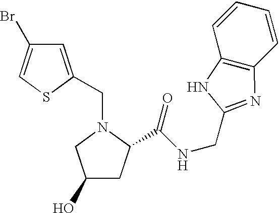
C(N1CC(O)CC1C(NCC1=NC2=C(C=CC=C2)N1)=O)C1=CC(Br)=CS1
